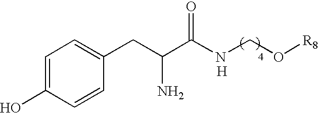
C1=C(O)C=CC(CC(C(NCO[R8])=O)N)=C1.[H]
